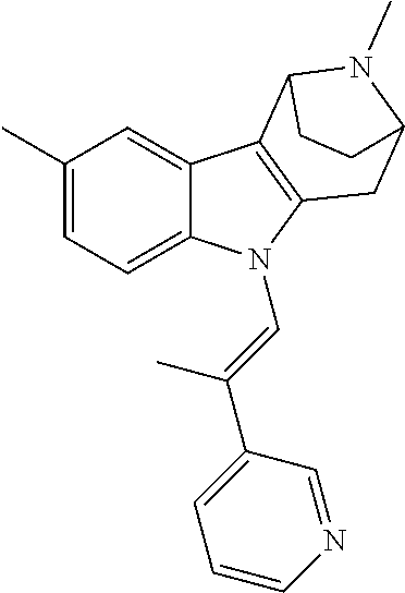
C1(C)=CC=C2C(=C1)C1=C(N2C=C(C)C2=CC=CN=C2)CC2N(C)C1CC2
